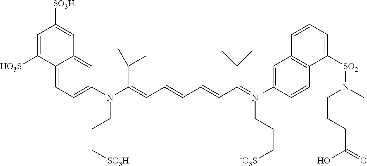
C(=CC=C1C(C)(C)C2=C3C(=CC=C2N1CCC[SO3H])C([SO3H])=CC([SO3H])=C3)C=CC1=[N+](CCC[SO3-])C2=C(C1(C)C)C1=C(C=C2)C([SO2]N(C)CCCC(=O)O)=CC=C1
